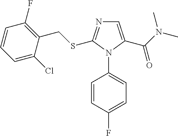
C1=C(C(N(C)C)=O)N(C2=CC=C(F)C=C2)C(SCC2=C(F)C=CC=C2Cl)=N1
